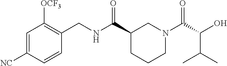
C1=C([NC])C=CC(CNC(C2CCCN(C(C(O)C(C)C)=O)C2)=O)=C1[OCF3]
